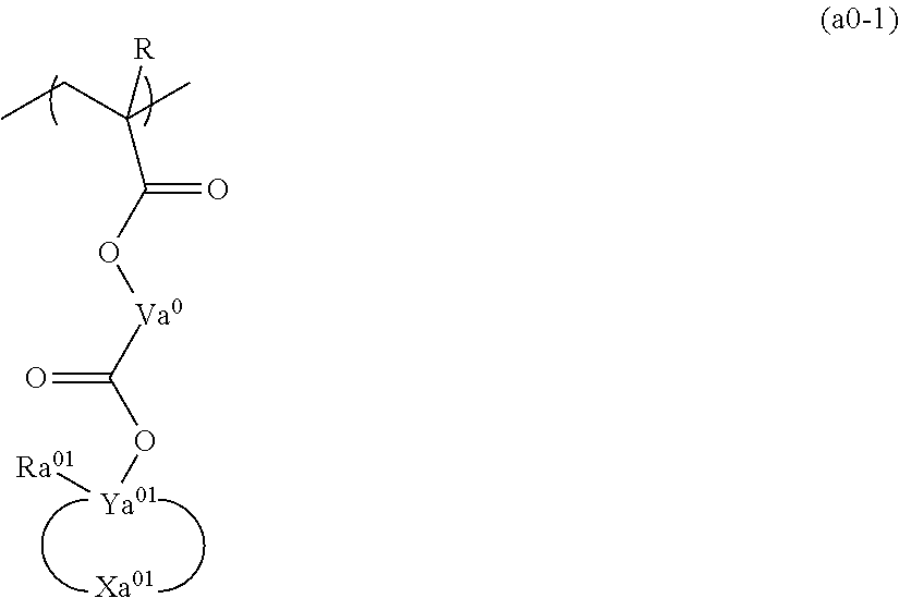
C(O[Va0]C(O[Ya01][Ra01])=O)(=O)C(C)(CC)[R].[Xa01]
